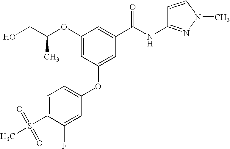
C(CO)(OC1=CC(OC2=CC=C(S(C)(=O)=O)C(F)=C2)=CC(C(NC2=NN(C)C=C2)=O)=C1)C
